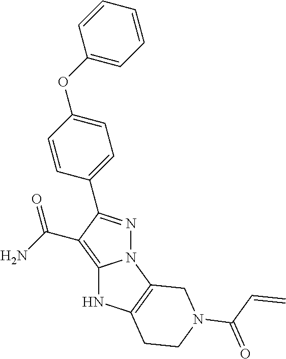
C12=C(C(N)=O)C(C3=CC=C(OC4=CC=CC=C4)C=C3)=NN1C1=C(N2)CCN(C(C=C)=O)C1
